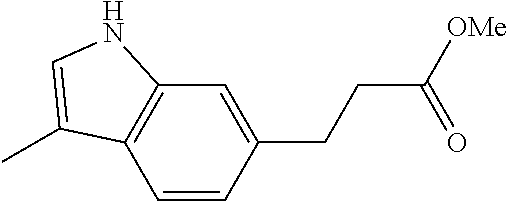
C1=C(CCC([OMe])=O)C=CC2=C1NC=C2C
